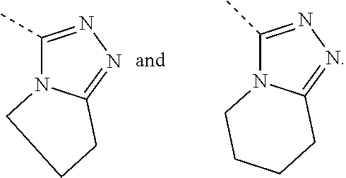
C1(C)=NN=C2N1CCC2.C1(C)=NN=C2N1CCCC2
